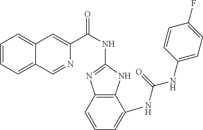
C1=CC=C2C(=C1)C=C(C(NC1=NC3=C(N1)C(NC(NC1=CC=C(F)C=C1)=O)=CC=C3)=O)N=C2
